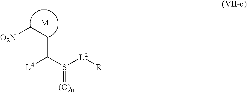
[O2N]CCC(S([L2][R])=[(O)n])[L4]
